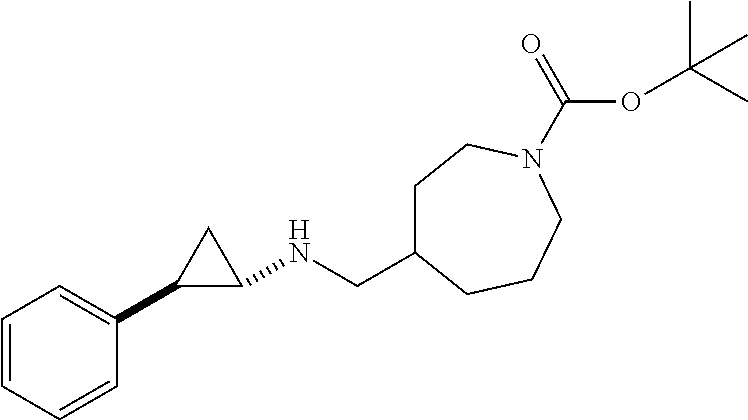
C1=CC=CC(C2C(NCC3CCN(C(=O)OC(C)(C)C)CCC3)C2)=C1
